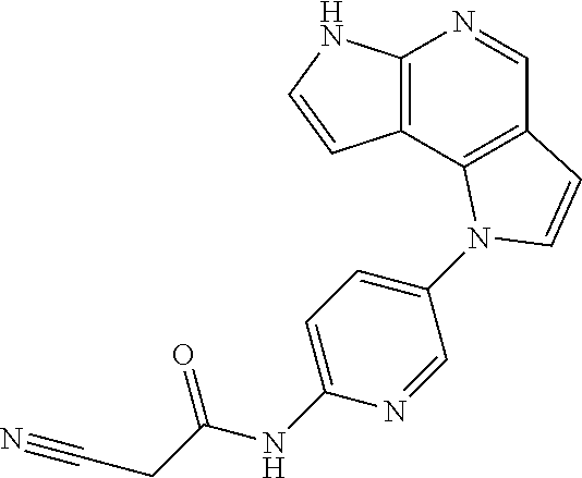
C12=C(NC=C1)N=CC1=C2N(C2=CC=C(NC(=O)CC#N)N=C2)C=C1
